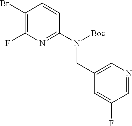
C1(Br)=C(F)N=C(N([Boc])CC2=CN=CC(F)=C2)C=C1
